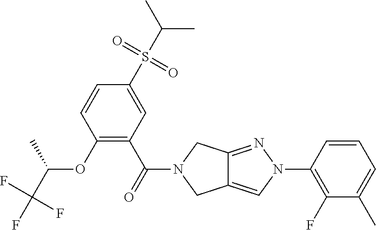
O(C1=C(C(=O)N2CC3=CN(C4=C(F)C(C)=CC=C4)N=C3C2)C=C(S(C(C)C)(=O)=O)C=C1)C(C(F)(F)F)C
